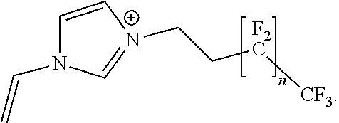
C1=C[N+](CC[F2C][CF3])=CN1C=C
